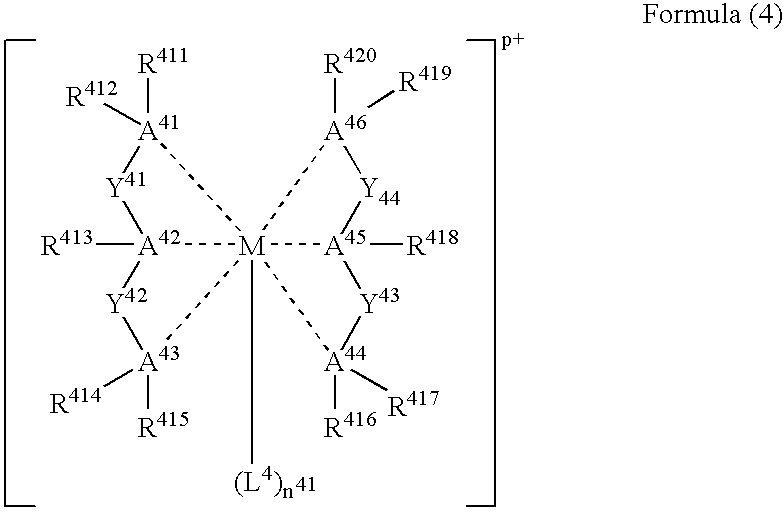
[R412][A41]1([R411])[Y41][A42]2([R413])[Y42][A43]([R414])([R415])[M]1234([(L4)n])[A46]([R419])([R420])[Y44][A45]3([R418])[Y43][A44]4([R417])[R416]
